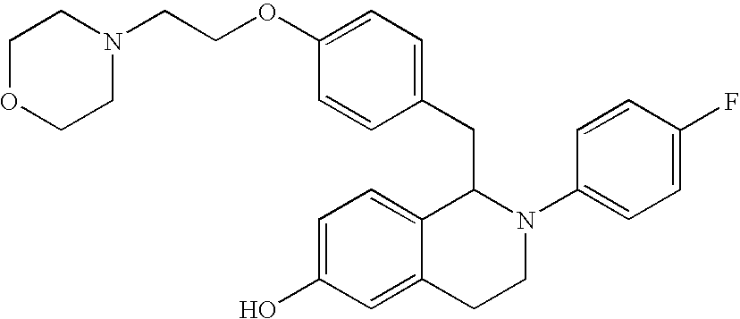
C1=C(OCCN2CCOCC2)C=CC(CC2C3=CC=C(O)C=C3CCN2C2=CC=C(F)C=C2)=C1
